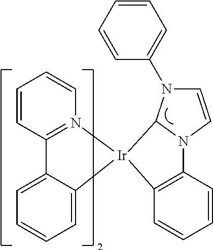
C1=CC2=N(C=C1)[Ir]1(C3=CC=CC=C23)C2=C(C=CC=C2)N2C1N(C1=CC=CC=C1)C=C2
